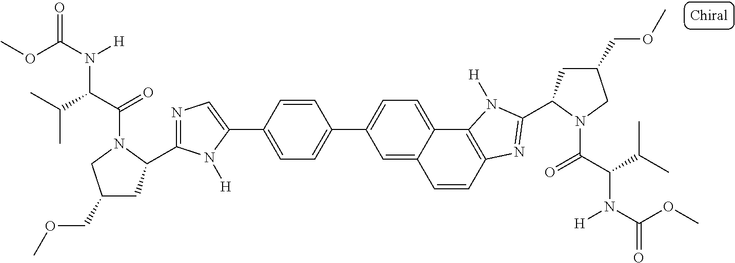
C1(C2=CN=C(C3CC(COC)CN3C(C(C(C)C)N(C(OC)=O)[H])=O)N2[H])=CC=C(C2=CC=C3C(=C2)C=CC2=C3N([H])C(C3CC(COC)CN3C(C(C(C)C)N(C(OC)=O)[H])=O)=N2)C=C1
